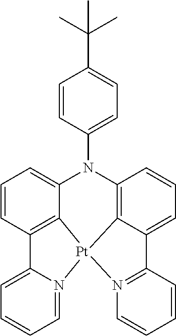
C1=CC2=C3C(=C1)N(C1=CC=C(C(C)(C)C)C=C1)C1=C4C(=CC=C1)C1=N(C=CC=C1)[Pt]34N1=CC=CC=C21
